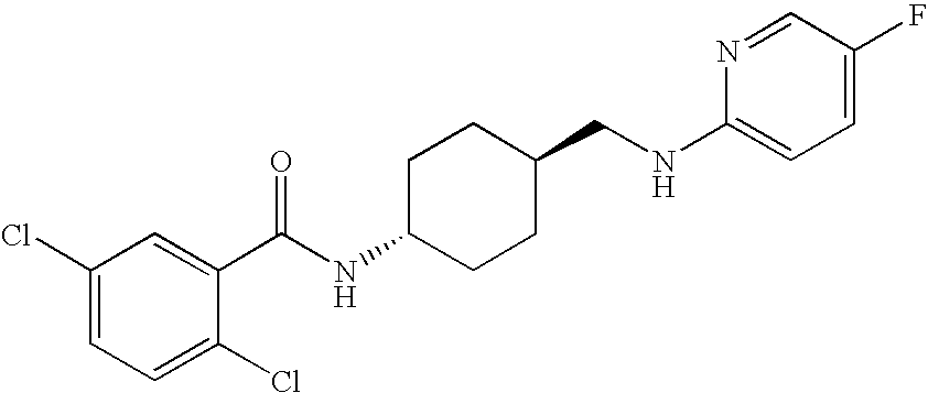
C1(Cl)=CC=C(Cl)C(C(NC2CCC(CNC3=CC=C(F)C=N3)CC2)=O)=C1
